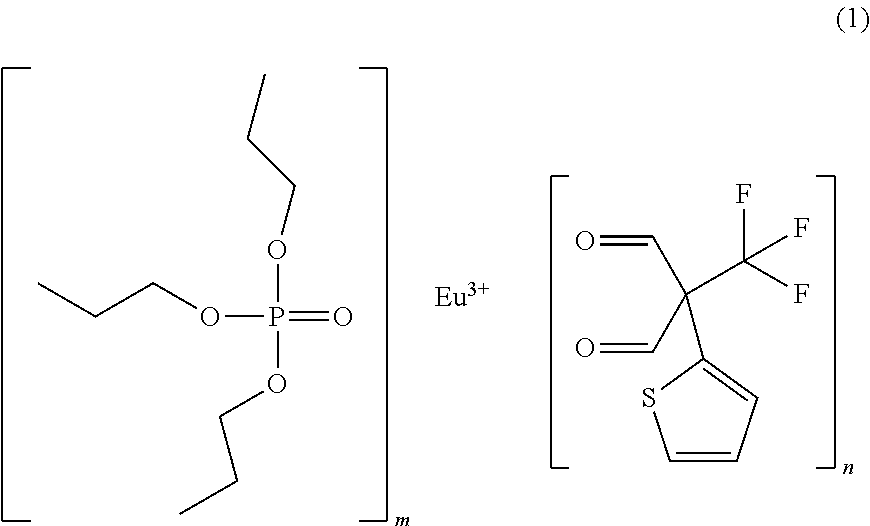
C1=CC=C(C(C=O)(C=O)C(F)(F)F)S1.CCCOP(OCCC)(OCCC)=O.[Eu]
